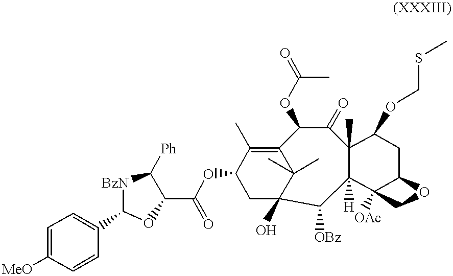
C1C2(O)C(C)(C)C(=C(C)C1OC(C1OC(C3=CC=C([MeO])C=C3)[BzN]C1[Ph])=O)C(OC(C)=O)C(=O)C1(C)C([H])(C3([OAc])C(CC1OCSC)OC3)C2[OBz]
